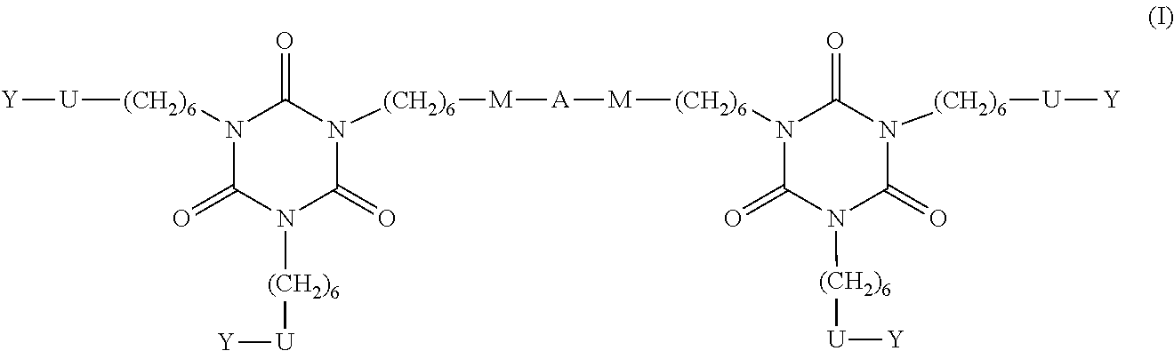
[Y][U][(CH2)6]N1C(=O)N([(CH2)6][U][Y])C(=O)N([(CH2)6][M][A][M][(CH2)6]N2C(=O)N([(CH2)6][U][Y])C(=O)N([(CH2)6][U][Y])C2=O)C1=O
